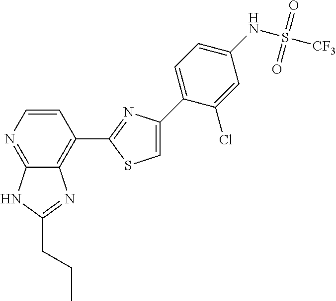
C1=C(C2=CC=C(NS(=O)(=O)[CF3])C=C2Cl)N=C(C2=C3C(=NC=C2)NC(CCC)=N3)S1
